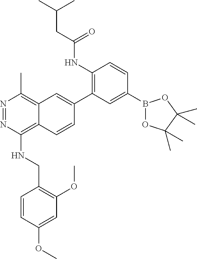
C1(NC(CC(C)C)=O)=C(C2=CC3=C(C)N=NC(NCC4=C(OC)C=C(OC)C=C4)=C3C=C2)C=C(B2OC(C)(C)C(C)(C)O2)C=C1
